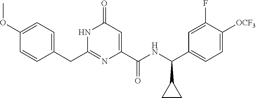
C(C1=CC=C(OC)C=C1)C1=NC(C(NC(C2=CC=C([OCF3])C(F)=C2)C2CC2)=O)=CC(=O)N1
